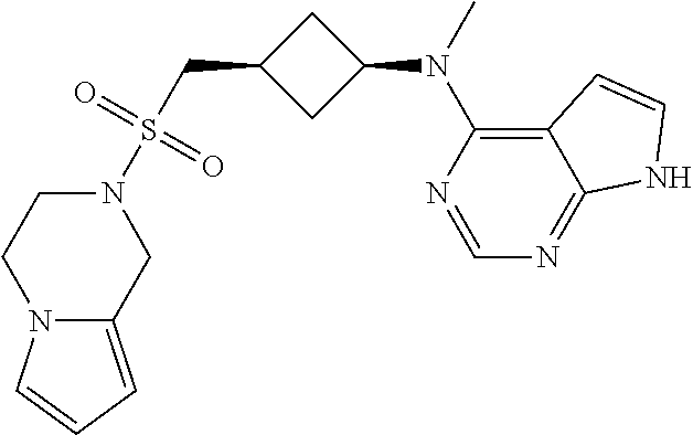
N1=CN=C2C(=C1N(C)C1CC(CS(=O)(=O)N3CCN4C(=CC=C4)C3)C1)C=CN2
